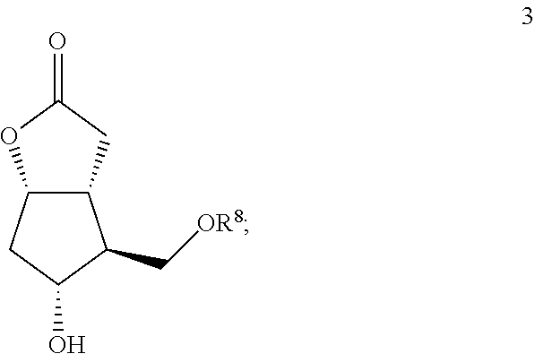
C12C(CC(=O)O1)C(C[OR8])C(O)C2
